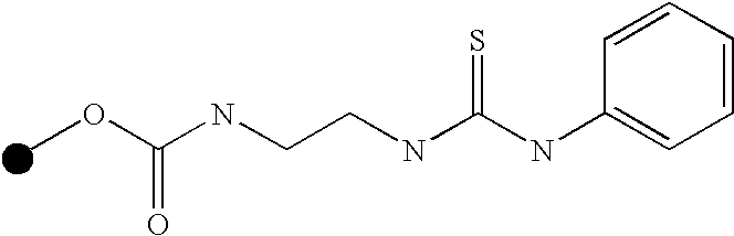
C1=CC=CC=C1NC(NCCNC(=O)OC)=S
